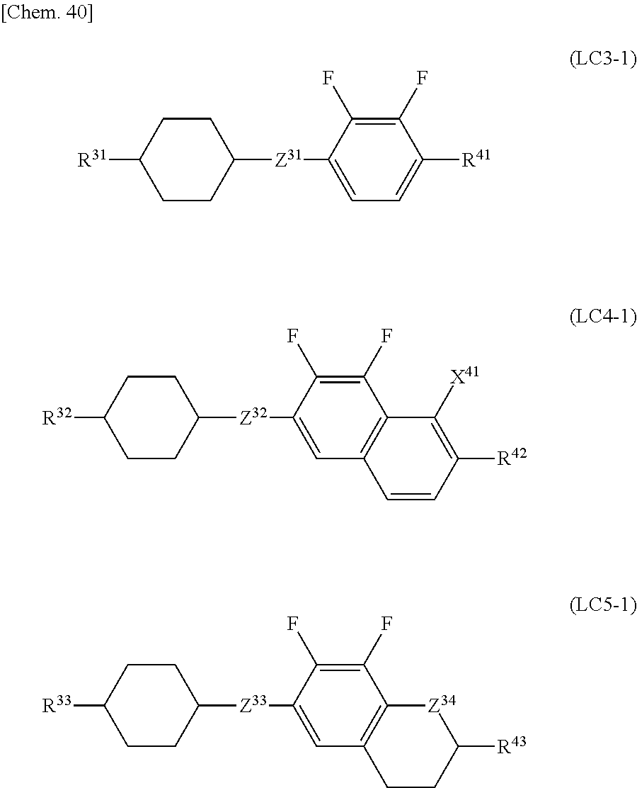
C1CC([Z31]C2=CC=C([R41])C(F)=C2F)CCC1[R31].C1CC([Z32]C2=CC3=C(C(F)=C2F)C([X41])=C([R42])C=C3)CCC1[R32].C1CC([Z33]C2=CC3=C(C(F)=C2F)[Z34]C([R43])CC3)CCC1[R33]
